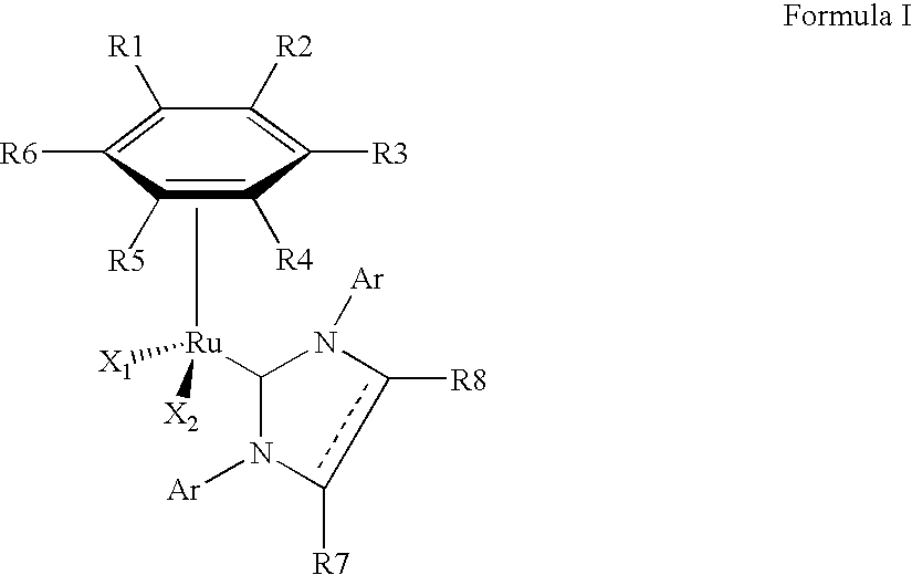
C1([R1])=C([R6])C([R5])=C([R4])C([R3])=C1[R2].c1([R8])c([R7])N([Ar])C([Ru](C)([X1])[X2])N1[Ar]
